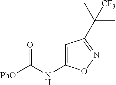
[PhO]C(NC1=CC(C(C)(C)[CF3])=NO1)=O
